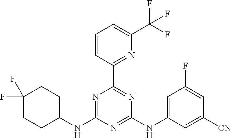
N1=C(NC2CCC(F)(F)CC2)N=C(NC2=CC(F)=CC([CN])=C2)N=C1C1=NC(C(F)(F)F)=CC=C1
